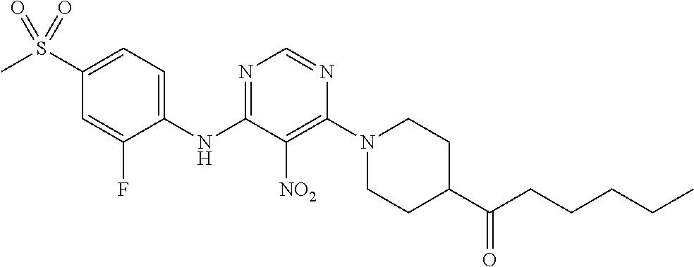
C1(S(C)(=O)=O)=CC=C(NC2=NC=NC(N3CCC(C(=O)CCCCC)CC3)=C2[NO2])C(F)=C1
